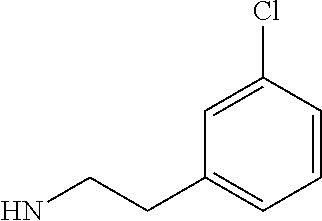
C1=CC(Cl)=CC(CCN)=C1
